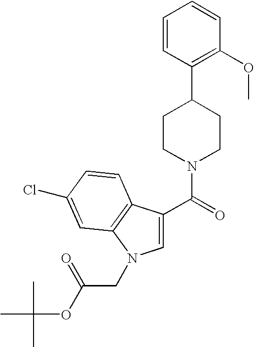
C1=CC(C2CCN(C(=O)C3=CN(CC(OC(C)(C)C)=O)C4=C3C=CC(Cl)=C4)CC2)=C(OC)C=C1
